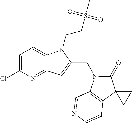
C1=C(Cl)N=C2C(=C1)N(CCS(C)(=O)=O)C(CN1C(=O)C3(C4=C1C=NC=C4)CC3)=C2
